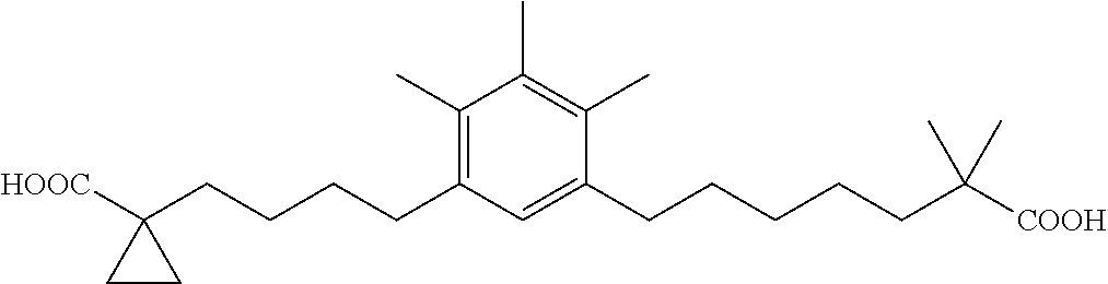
C1(C)=C(CCCCC2([HOOC])CC2)C=C(CCCCCC([COOH])(C)C)C(C)=C1C
